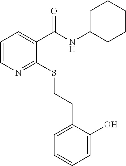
C1=CN=C(SCCC2=CC=CC=C2O)C(C(NC2CCCCC2)=O)=C1
